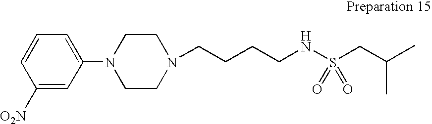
N1(CCCCNS(CC(C)C)(=O)=O)CCN(C2=CC=CC([O2N])=C2)CC1
